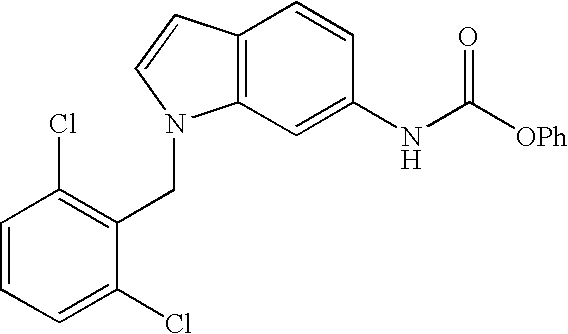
C12=C(C=C(NC([OPh])=O)C=C1)N(CC1=C(Cl)C=CC=C1Cl)C=C2
